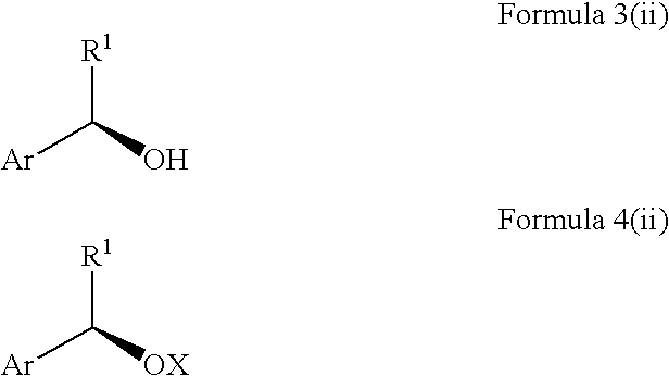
[Ar]C(O)[R1].[Ar]C([OX])[R1]
